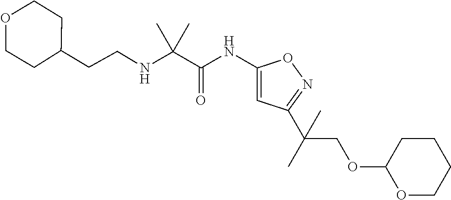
N(C(C(NC1=CC(C(C)(COC2OCCCC2)C)=NO1)=O)(C)C)CCC1CCOCC1
